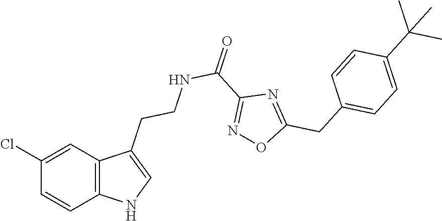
C12=C(C=C(Cl)C=C1)C(CCNC(C1=NOC(CC3=CC=C(C(C)(C)C)C=C3)=N1)=O)=CN2
